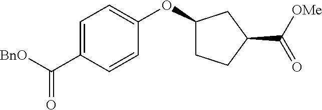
C1=C(C([BnO])=O)C=CC(OC2CCC(C([OMe])=O)C2)=C1
